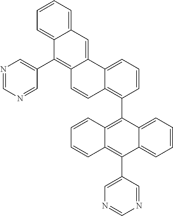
C1=CC=C2C(=C1)C(C1=CN=CN=C1)=C1C(=C2C2=C3C(=CC=C2)C2=CC4=CC=CC=C4C(C4=CN=CN=C4)=C2C=C3)C=CC=C1
